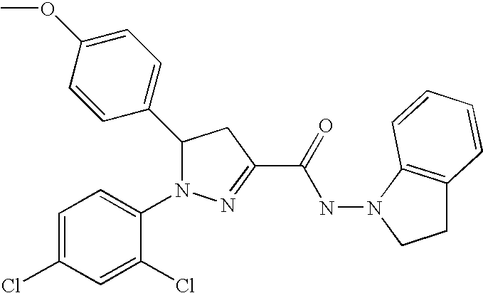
C1(C2N(C3=CC=C(Cl)C=C3Cl)N=C(C(=O)NN3C4=C(CC3)C=CC=C4)C2)=CC=C(OC)C=C1
